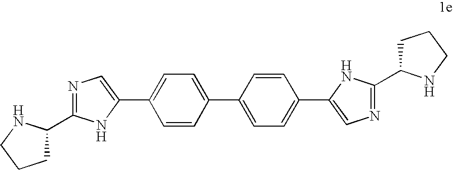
C1=CC(C2=CC=C(C3=CN=C(C4CCCN4)N3)C=C2)=CC=C1C1=CN=C(C2CCCN2)N1
